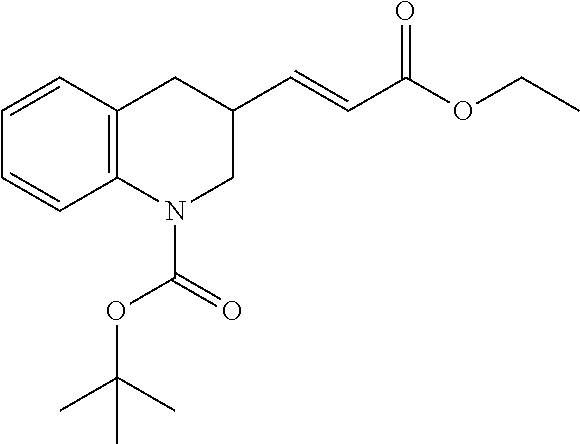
C1=CC2=C(C=C1)N(C(OC(C)(C)C)=O)CC(C=CC(OCC)=O)C2
